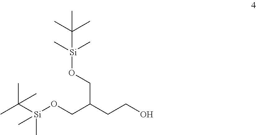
CC([Si](OCC(CCO)CO[Si](C)(C)C(C)(C)C)(C)C)(C)C
